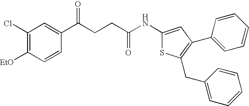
C1(NC(CCC(C2=CC(Cl)=C([EtO])C=C2)=O)=O)=CC(C2=CC=CC=C2)=C(CC2=CC=CC=C2)S1
